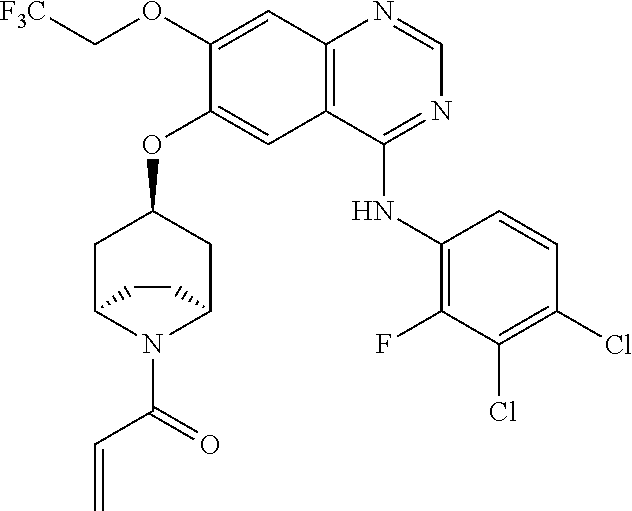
N1(C(C=C)=O)C2CC(OC3=CC4=C(N=CN=C4NC4=C(F)C(Cl)=C(Cl)C=C4)C=C3OC[F3C])CC1CC2
